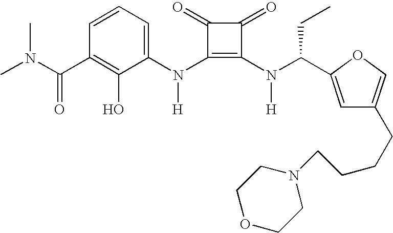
C1=CC=C(N(C2=C(N(C(CC)C3=CC(CCCCN4CCOCC4)=CO3)[H])C(=O)C2=O)[H])C(O)=C1C(N(C)C)=O
